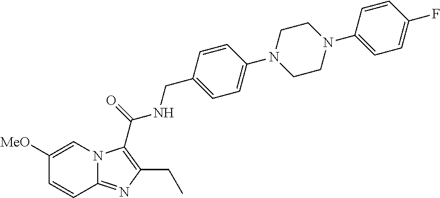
C1([MeO])=CN2C(=NC(CC)=C2C(NCC2=CC=C(N3CCN(C4=CC=C(F)C=C4)CC3)C=C2)=O)C=C1
